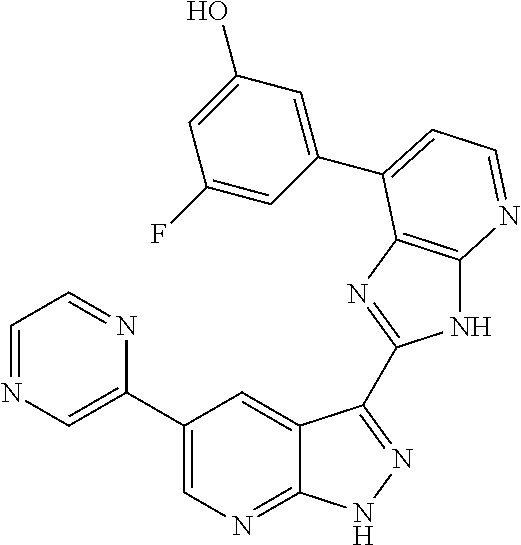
C1(C2=CN=CC=N2)=CN=C2C(=C1)C(C1=NC3=C(N1)N=CC=C3C1=CC(O)=CC(F)=C1)=NN2
